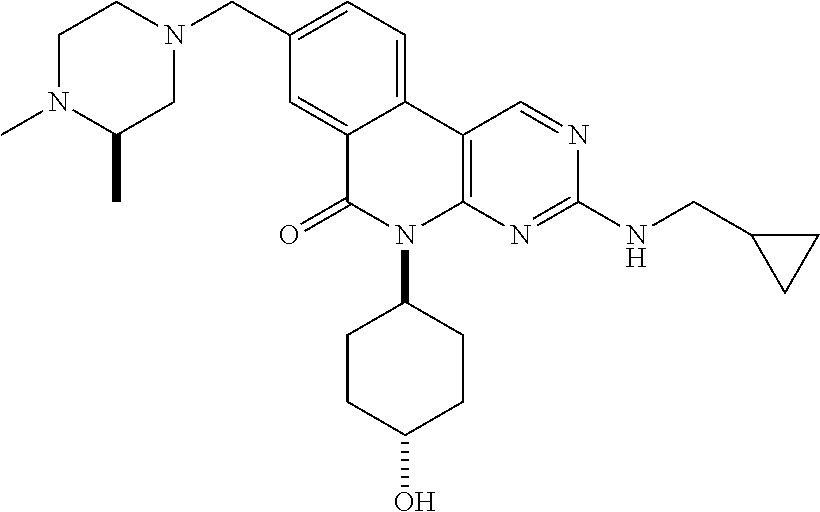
C12=CC=C(CN3CCN(C)C(C)C3)C=C1C(=O)N(C1CCC(O)CC1)C1=C2C=NC(NCC2CC2)=N1
